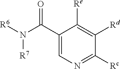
[R6]N(C(C1=CN=C([Rc])C([Rd])=C1[Re])=O)[R7]
